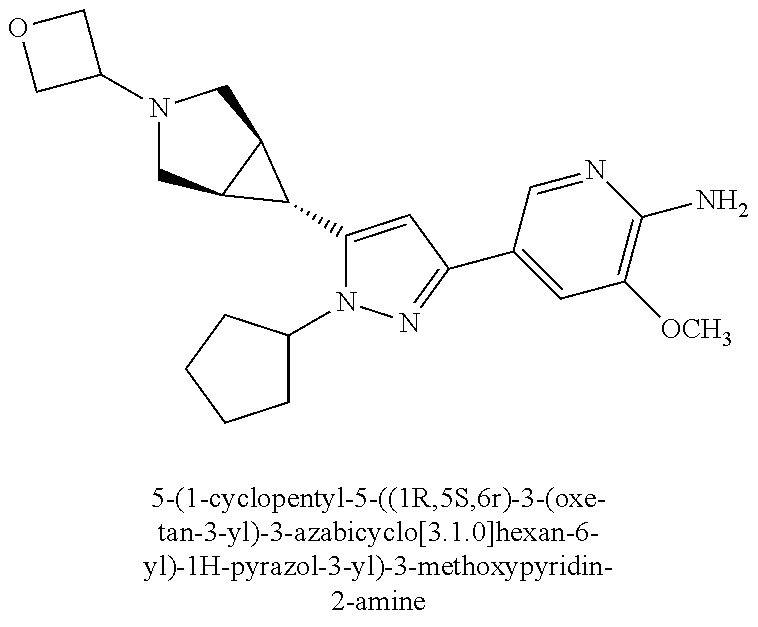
N1(C2COC2)CC2C(C1)C2C1=CC(C2=CC([OCH3])=C(N)N=C2)=NN1C1CCCC1
